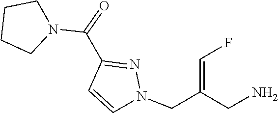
N1(C(C2=NN(CC(=CF)CN)C=C2)=O)CCCC1
